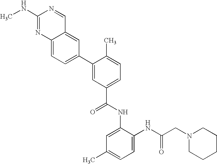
C12=CC=C(C3=CC(C(=O)NC4=CC(C)=CC=C4NC(CN4CCCCC4)=O)=CC=C3C)C=C1C=NC(NC)=N2
